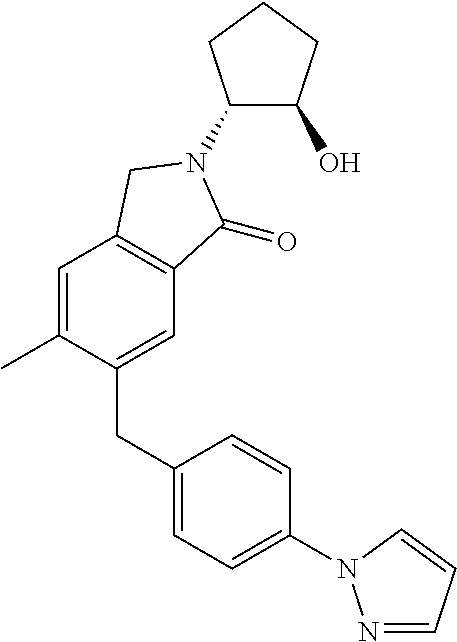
C1(N2C(=O)C3=C(C=C(C)C(CC4=CC=C(N5N=CC=C5)C=C4)=C3)C2)C(O)CCC1
